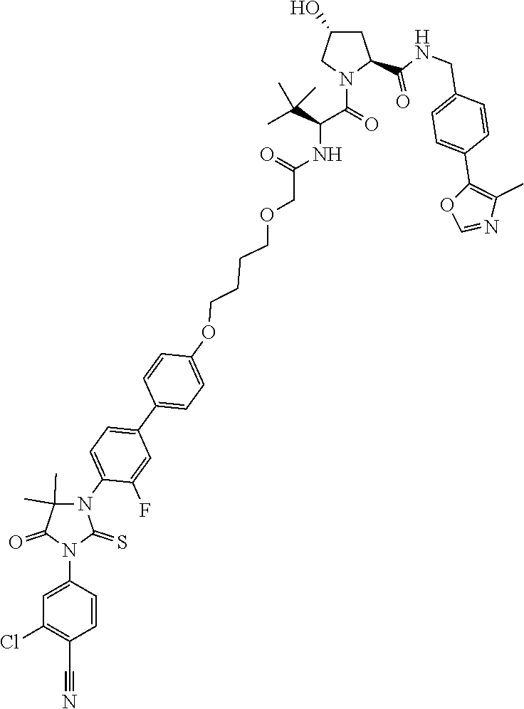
C1=C(N2C(=S)N(C3=CC=C(C4=CC=C(OCCCCOCC(NC(C(=O)N5CC(O)CC5C(=O)NCC5=CC=C(C6=C(C)N=CO6)C=C5)C(C)(C)C)=O)C=C4)C=C3F)C(C)(C)C2=O)C=CC(C#N)=C1Cl
